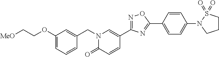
[MeO]CCOC1=CC=CC(CN2C(=O)C=CC(C3=NOC(C4=CC=C(N5S(=O)(=O)CCC5)C=C4)=N3)=C2)=C1
